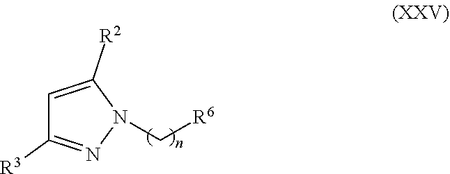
C1=C([R2])N(C[R6])N=C1[R3]
